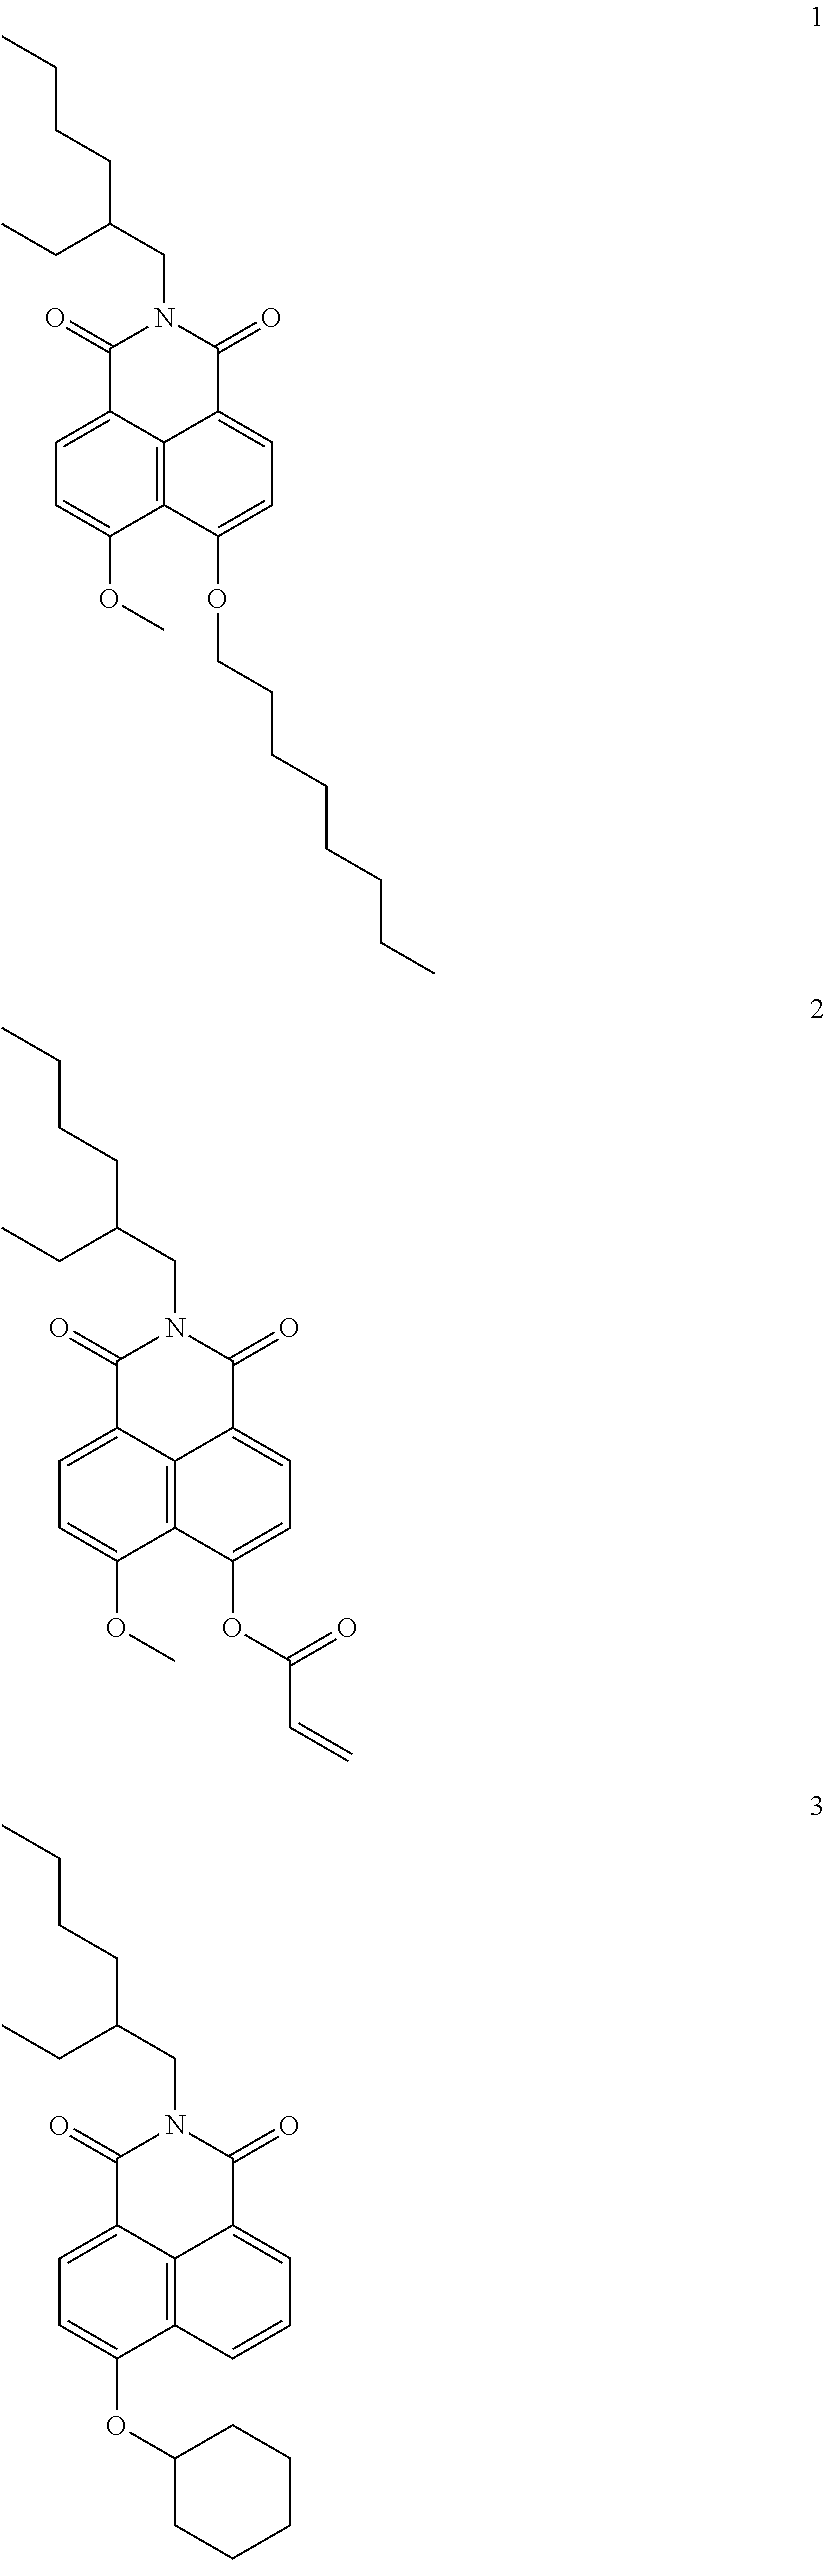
C12=C3C(=CC=C1OC)C(=O)N(CC(CC)CCCC)C(=O)C3=CC=C2OCCCCCCCC.C12=C3C(=CC=C1OC)C(=O)N(CC(CC)CCCC)C(=O)C3=CC=C2OC(=O)C=C.C12=C3C(=CC=C1OC1CCCCC1)C(=O)N(CC(CC)CCCC)C(=O)C3=CC=C2
